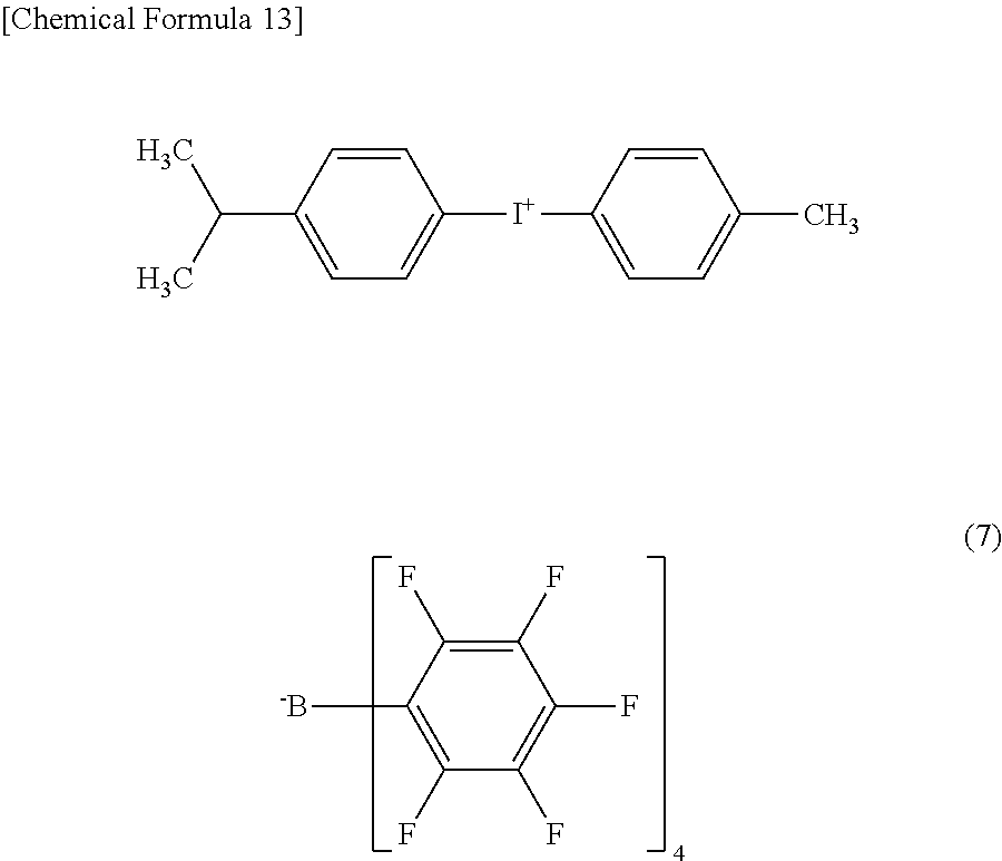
C1(F)=C(F)C([-B])=C(F)C(F)=C1F.C1=CC(C(C)C)=CC=C1[I+]C1=CC=C(C)C=C1
